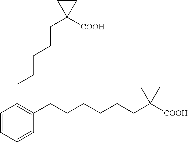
C1(CCCCCC2([COOH])CC2)=C(CCCCCCC2([COOH])CC2)C=C(C)C=C1
